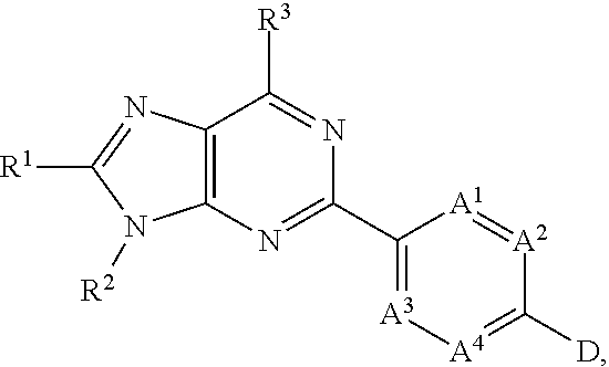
C12=C(N=C(C3=[A3][A4]=C([D])[A2]=[A1]3)N=C1[R3])N([R2])C([R1])=N2
